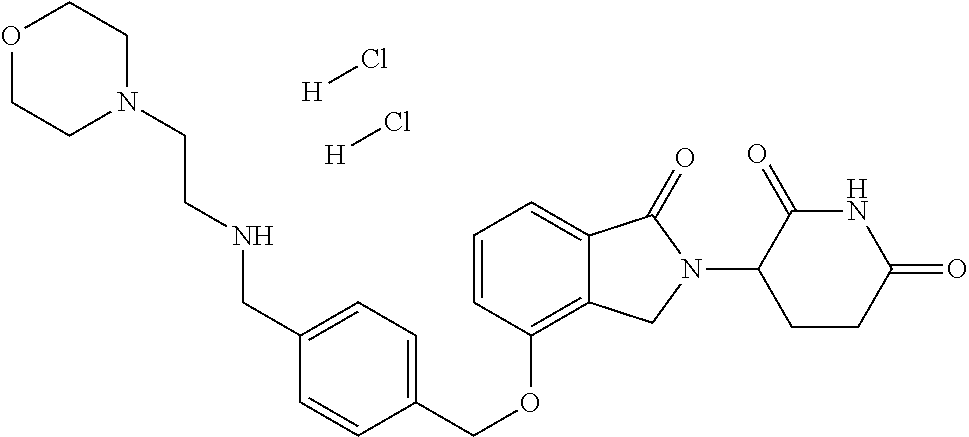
C(OC1=C2C(=CC=C1)C(=O)N(C1C(=O)NC(=O)CC1)C2)C1=CC=C(CNCCN2CCOCC2)C=C1.Cl[H].Cl[H]
